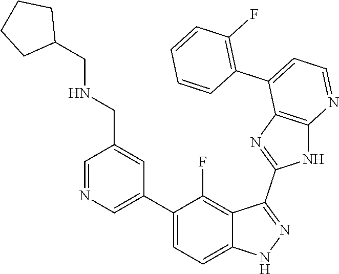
C1=NC=C(C2=CC=C3C(=C2F)C(C2=NC4=C(N2)N=CC=C4C2=C(F)C=CC=C2)=NN3)C=C1CNCC1CCCC1
